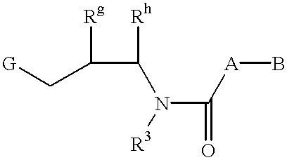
[G]CC(C(N(C([A]B)=O)[R3])[Rh])[Rg]
